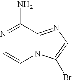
N1=C(N)C2=NC=C(Br)N2C=C1
